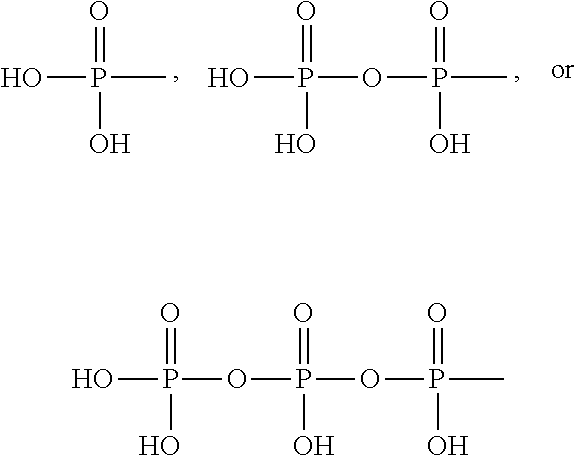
P(O)(OP(OP(=O)(O)C)(=O)O)(=O)O.P(O)(C)(=O)O.P(O)(OP(C)(=O)O)(=O)O
